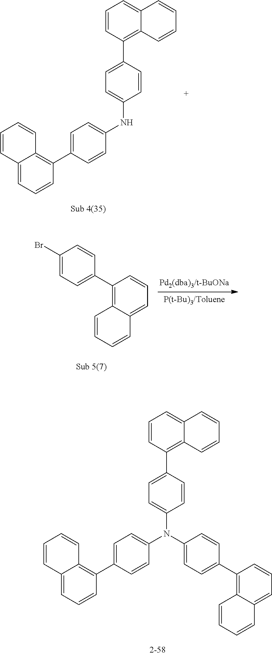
C12=CC=CC(C3=CC=C(NC4=CC=C(C5=C6C(=CC=C5)C=CC=C6)C=C4)C=C3)=C1C=CC=C2.C1(Br)=CC=C(C2=C3C(=CC=C2)C=CC=C3)C=C1.C12=CC=CC(C3=CC=C(N(C4=CC=C(C5=C6C(=CC=C5)C=CC=C6)C=C4)C4=CC=C(C5=C6C(=CC=C5)C=CC=C6)C=C4)C=C3)=C1C=CC=C2
